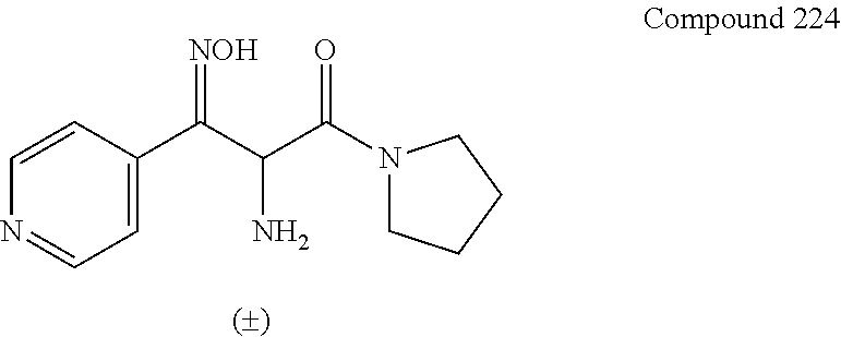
C1=CC(C(C(C(=O)N2CCCC2)N)=[NOH])=CC=N1
